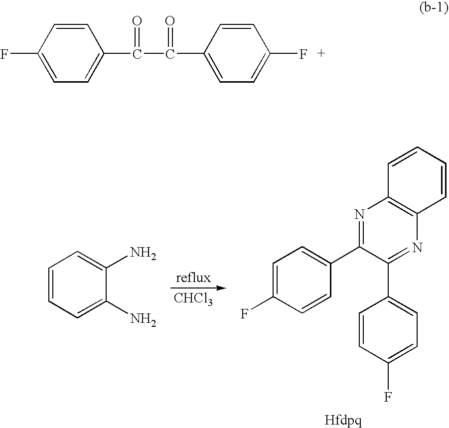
C1=C(F)C=CC(C(C(C2=CC=C(F)C=C2)=O)=O)=C1.[CHCl3].C1=C(F)C=CC(C2=NC3=C(N=C2C2=CC=C(F)C=C2)C=CC=C3)=C1.C1=CC=C(N)C(N)=C1
